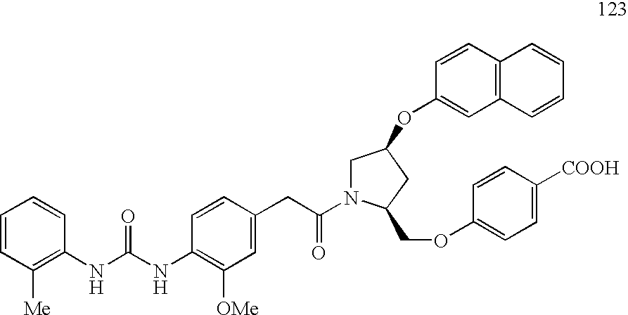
C1=CC([Me])=C(NC(=O)NC2=C([OMe])C=C(CC(=O)N3CC(OC4=CC5=C(C=C4)C=CC=C5)CC3COC3=CC=C([COOH])C=C3)C=C2)C=C1
